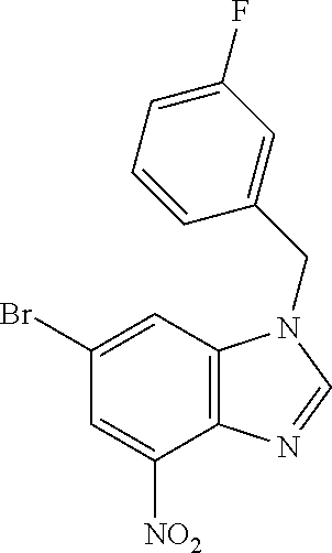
C1=C([NO2])C2=C(C=C1Br)N(CC1=CC(F)=CC=C1)C=N2
